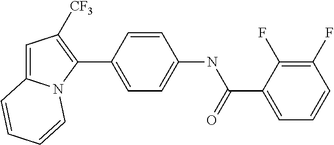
C1(C2=CC=C(NC(C3=CC=CC(F)=C3F)=O)C=C2)=C([CF3])C=C2N1C=CC=C2
